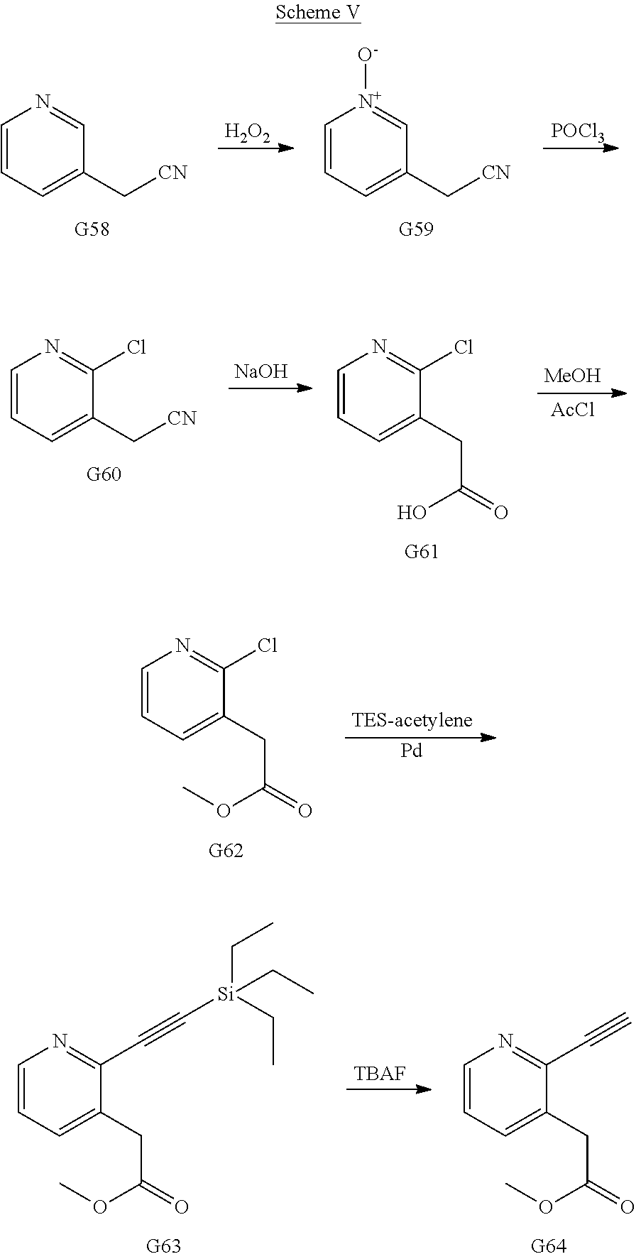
[H2O2].[POCl3].C1=CC=C(C[CN])C=N1.C1=CC=C(C[CN])C=[N+]1[O-].[NaOH].[MeOH].[AcCl].C1=CC=C(C[CN])C(Cl)=N1.C1=CC=C(CC(=O)O)C(Cl)=N1.C1=CC=C(CC(=O)OC)C(Cl)=N1.[Pd].C1=CC=C(CC(=O)OC)C(C#C[Si](CC)(CC)CC)=N1.[TBAF].C1=CC=C(CC(=O)OC)C(C#C)=N1
